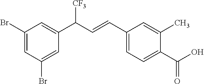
C1(C=CC(C2=CC(Br)=CC(Br)=C2)[CF3])=CC=C(C(O)=O)C(C)=C1
